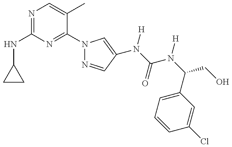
C1(NC2=NC=C(C)C(N3N=CC(N(C(=O)N(C(C4=CC=CC(Cl)=C4)CO)[H])[H])=C3)=N2)CC1
